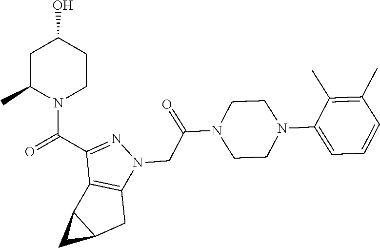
O=C(C1=NN(CC(=O)N2CCN(C3=CC=CC(C)=C3C)CC2)C2=C1C1C(C2)C1)N1CCC(O)CC1C
